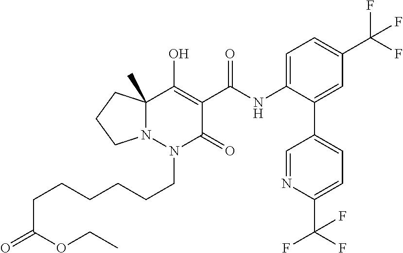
C12(C)N(N(CCCCCCC(=O)OCC)C(=O)C(C(NC3=CC=C(C(F)(F)F)C=C3C3=CC=C(C(F)(F)F)N=C3)=O)=C1O)CCC2
